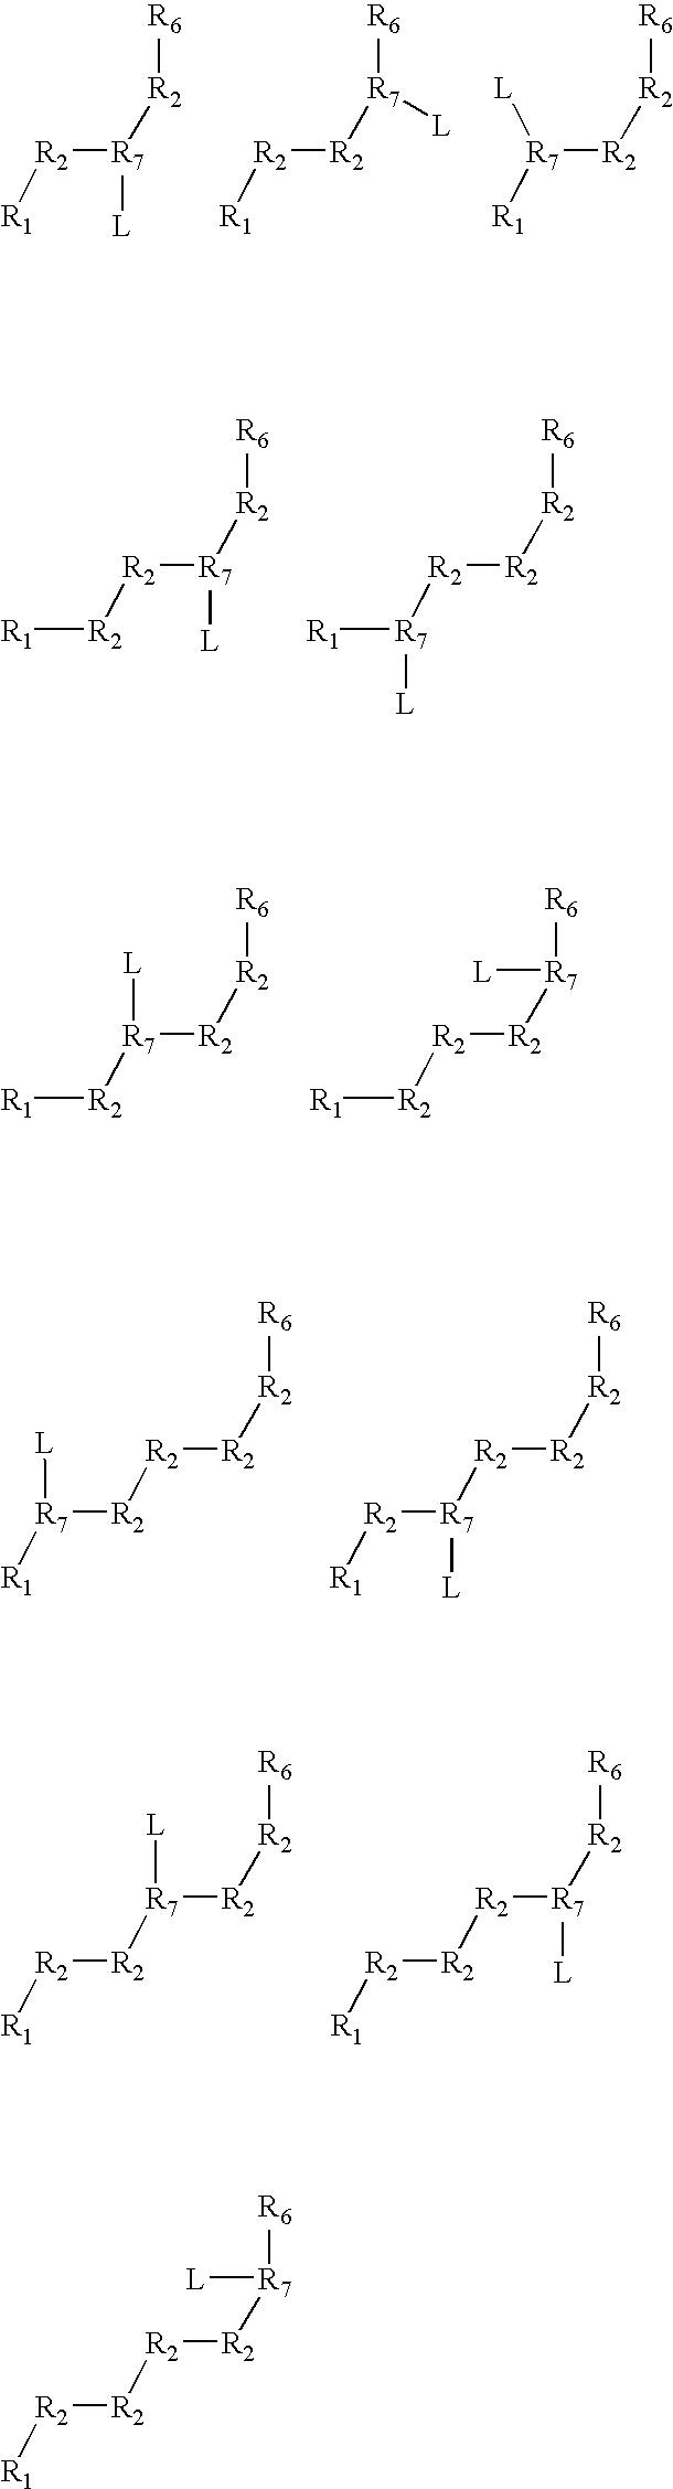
[R6][R2][R7]([R2][R1])[L].[R6][R7]([R2][R2][R1])[L].[R6][R2][R2][R7]([R1])[L].[R6][R2][R7]([R2][R2][R1])[L].[R6][R2][R2][R2][R7]([R1])[L].[R6][R2][R2][R7]([R2][R1])[L].[R6][R7]([R2][R2][R2][R1])[L].[R6][R2][R2][R2][R2][R7]([L])[R1].[R6][R2][R2][R2][R7]([R2][R1])[L].[R6][R2][R2][R7]([R2][R2][R1])[L].[R6][R2][R7]([R2][R2][R2][R1])[L].[R6][R7]([R2][R2][R2][R2][R1])[L]
